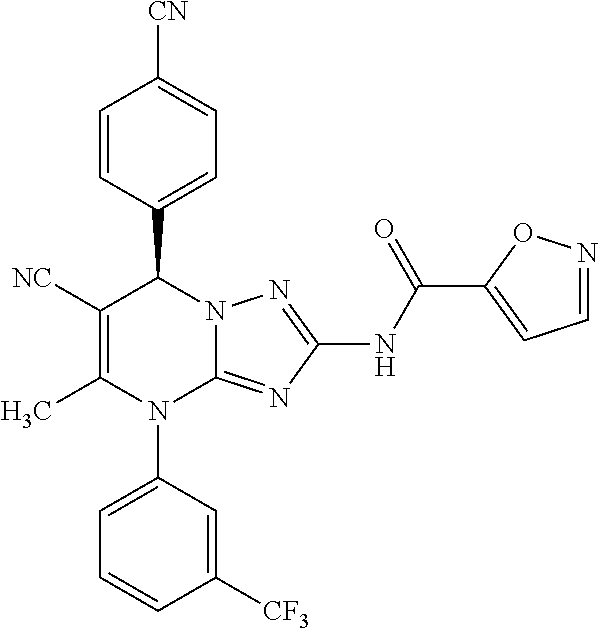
C1([NC])=C(C)N(C2=CC=CC([CF3])=C2)C2=NC(NC(C3=CC=NO3)=O)=NN2C1C1=CC=C([CN])C=C1
